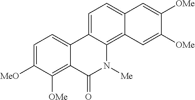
C1=C2C(=C3C(=C1)C=C([OMe])C([OMe])=C3)N([Me])C(=O)C1=C([OMe])C([MeO])=CC=C21
